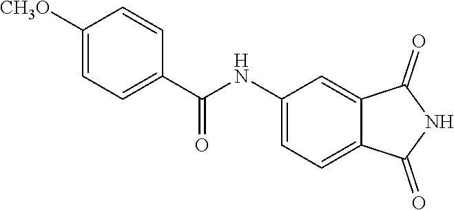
C1(NC(C2=CC=C([CH3O])C=C2)=O)=CC=C2C(=C1)C(=O)NC2=O
